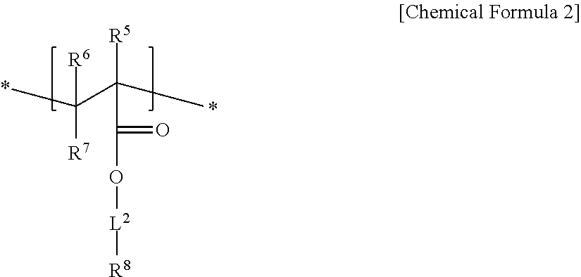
*C(C(*)([R5])C(=O)O[L2][R8])([R7])[R6]
